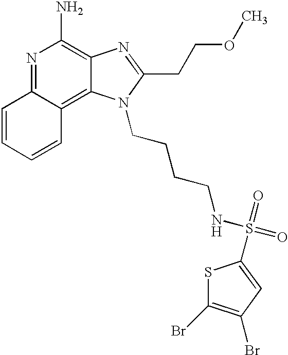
N1=C2C(=C3C(=C1N)N=C(CCOC)N3CCCCNS(=O)(=O)C1=CC(Br)=C(Br)S1)C=CC=C2
